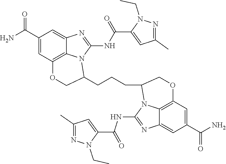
C1=C(C(NC2=NC3=CC(C(=O)N)=CC4=C3N2C(CCCC2N3C5=C(C=C(C(N)=O)C=C5N=C3NC(C3=CC(C)=NN3CC)=O)OC2)CO4)=O)N(CC)N=C1C
